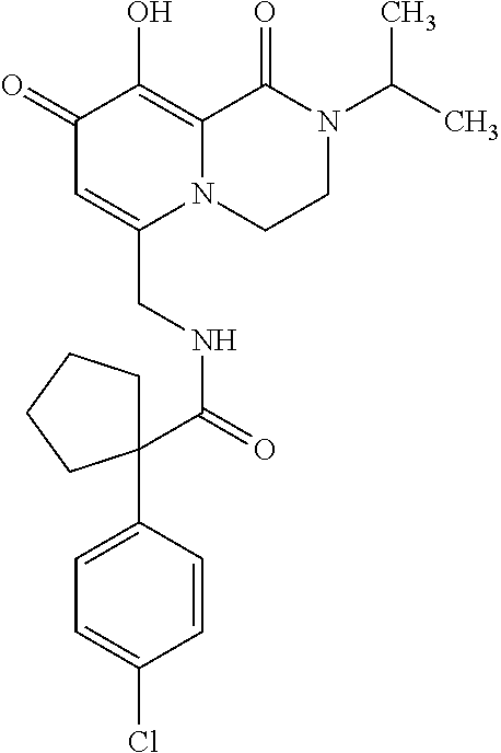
C1(=O)C=C(CNC(=O)C2(C3=CC=C(Cl)C=C3)CCCC2)N2C(=C1O)C(=O)N(C(C)C)CC2
